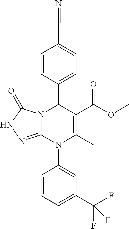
C1=CC(C2N3C(=NNC3=O)N(C3=CC(C(F)(F)F)=CC=C3)C(C)=C2C(OC)=O)=CC=C1C#N
